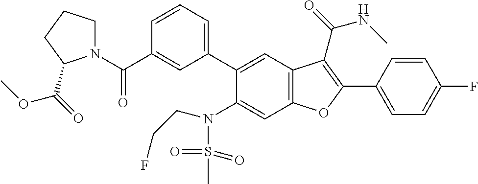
C1=CC(C2=C(C(=O)NC)C3=C(C=C(N(S(=O)(=O)C)CCF)C(C4=CC=CC(C(N5CCCC5C(=O)OC)=O)=C4)=C3)O2)=CC=C1F
